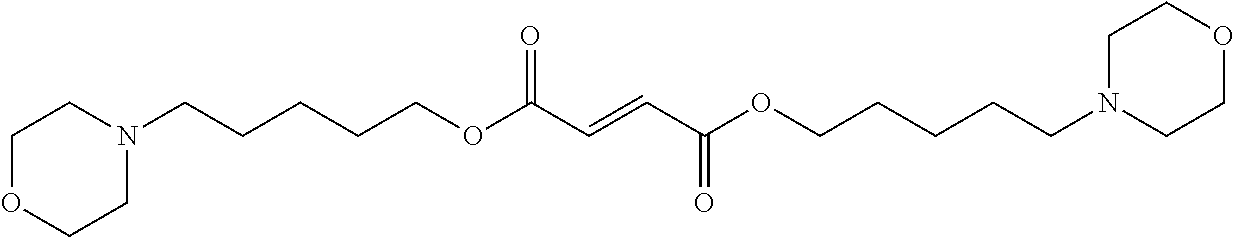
C(OC(C=CC(OCCCCCN1CCOCC1)=O)=O)CCCCN1CCOCC1
